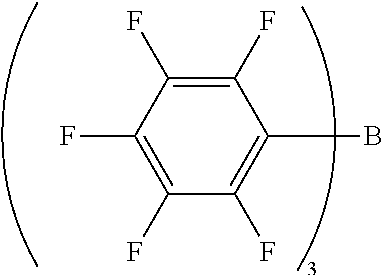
C1(F)=C(F)C(F)=C(B)C(F)=C1F
